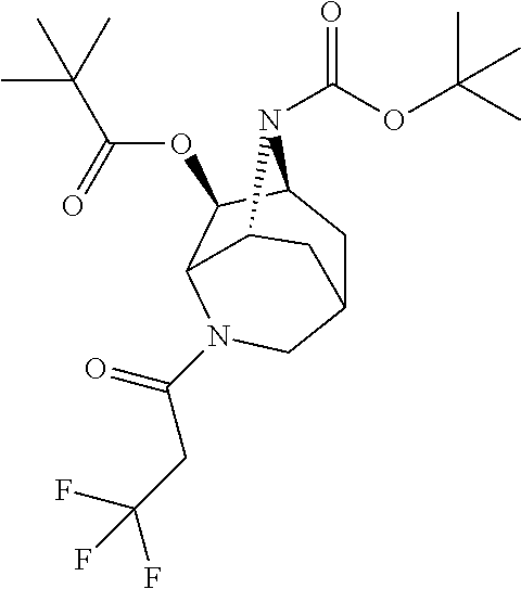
O(C(C)(C)C)C(N1C2CC3CN(C(CC(F)(F)F)=O)C(C2OC(C(C)(C)C)=O)C1C3)=O
